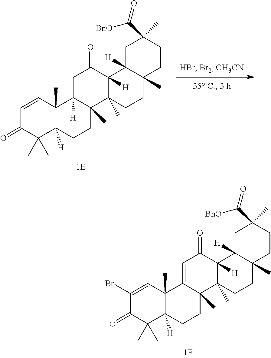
C1(=O)C(C)(C)C2([H])C(C)(C=C1)C1([H])C(C)(CC2)C2(C)CCC3(C)C([H])(CC(C(=O)[BnO])(C)CC3)C2([H])C(=O)C1.C1(=O)C(C)(C)C2([H])C(C)(C=C1Br)C1=CC(=O)C3([H])C(C)(C1(C)CC2)CCC1(C)C3([H])CC(C(=O)[BnO])(C)CC1
